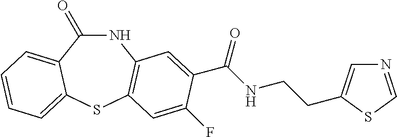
C1(=O)NC2=C(SC3=CC=CC=C13)C=C(F)C(C(NCCC1=CN=CS1)=O)=C2
